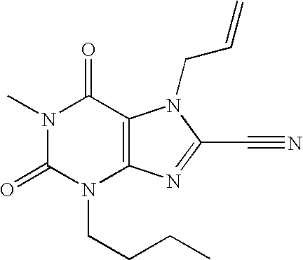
N1(C)C(=O)N(CCCC)C2=C(C1=O)N(CC=C)C(C#N)=N2
